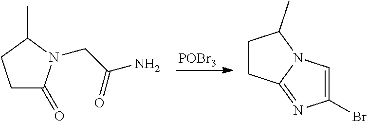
[POBr3].C1C(=O)N(CC(N)=O)C(C)C1.C1CC2=NC(Br)=CN2C1C
